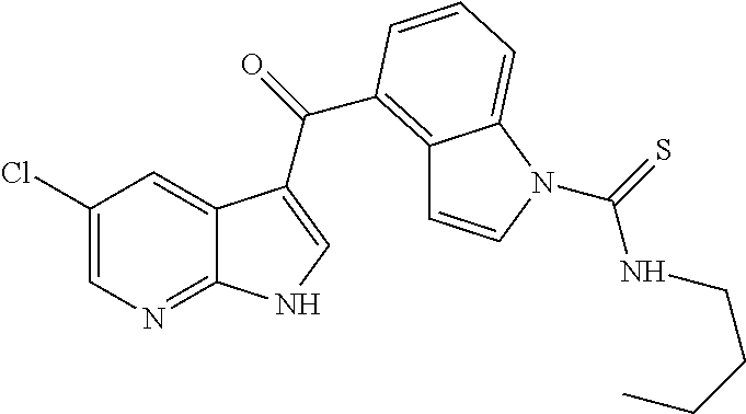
C12=C(C(=O)C3=CNC4=NC=C(Cl)C=C43)C=CC=C1N(C(=S)NCCCC)C=C2
